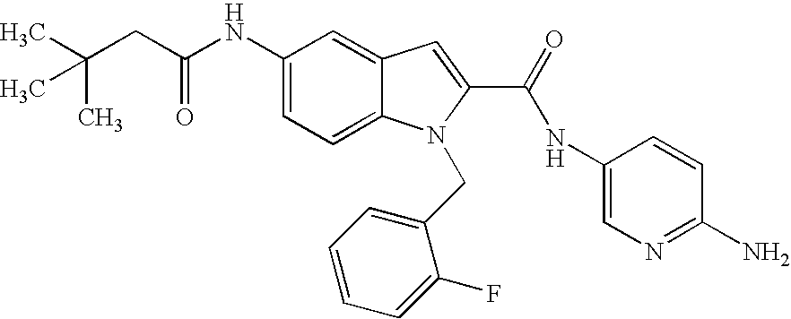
C1(NC(CC(C)(C)C)=O)=CC=C2C(=C1)C=C(C(=O)NC1=CN=C(N)C=C1)N2CC1=CC=CC=C1F
